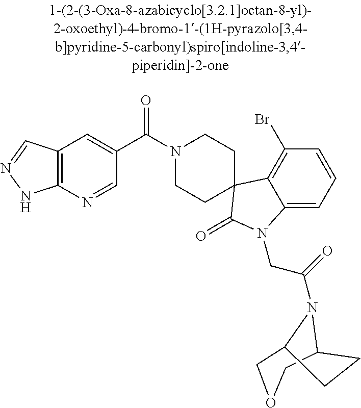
N1(C(C2=CC3=C(N=C2)NN=C3)=O)CCC2(CC1)C1=C(Br)C=CC=C1N(CC(=O)N1C3CCC1COC3)C2=O
